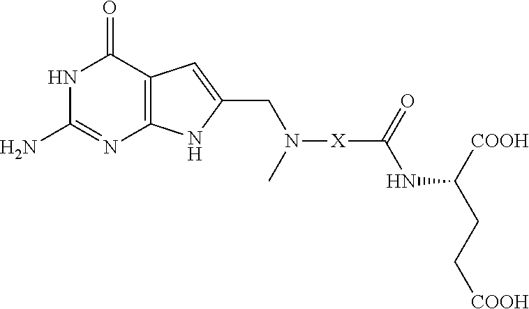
C12=C(C(=O)NC(N)=N1)C=C(CN([X]C(=O)NC(CC[COOH])[COOH])C)N2
